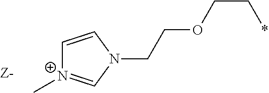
C1=CN(CCOCC*)C=[N+]1C
